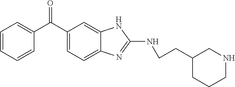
C1=CC=CC(C(C2=CC=C3C(=C2)NC(NCCC2CCCNC2)=N3)=O)=C1
